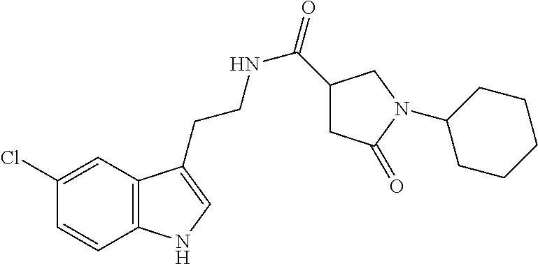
N(CCC1=CNC2=C1C=C(Cl)C=C2)C(=O)C1CC(=O)N(C2CCCCC2)C1
